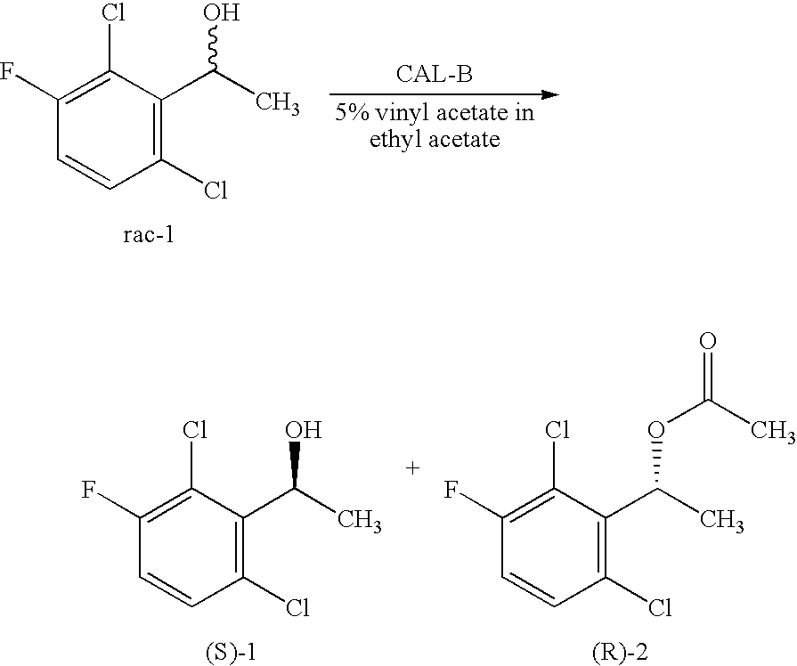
C1(F)=C(Cl)C(C(C)O)=C(Cl)C=C1.C1(F)=C(Cl)C(C(C)O)=C(Cl)C=C1.[(S)-1].C1(F)=C(Cl)C(C(C)OC(C)=O)=C(Cl)C=C1.[(R)-2]
